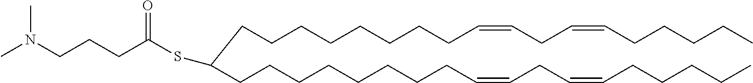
CCCCCC=CCC=CCCCCCCCCC(CCCCCCCCC=CCC=CCCCCC)SC(CCCN(C)C)=O
